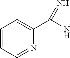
C1=CC=NC(C(N)=N)=C1
